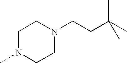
C1N(C)CCN(CCC(C)(C)C)C1
